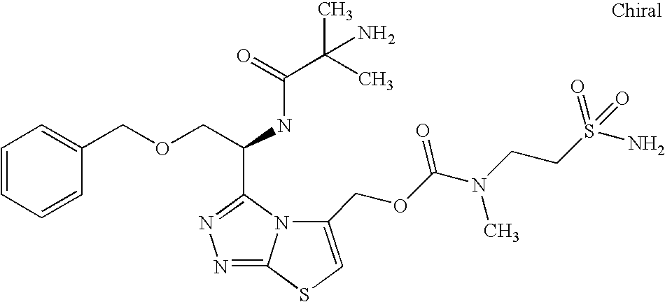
C1=CC=CC(COCC(NC(C(C)(C)N)=O)C2=NN=C3N2C(COC(=O)N(CCS(N)(=O)=O)C)=CS3)=C1
